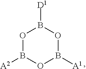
O1B([A2])OB([A1])OB1[D1]
